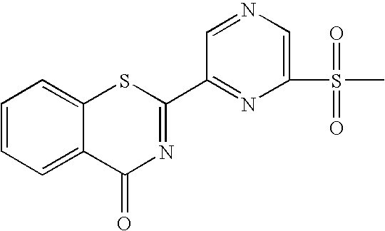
C1(C2=NC(=O)C3=CC=CC=C3S2)=NC(S(C)(=O)=O)=CN=C1
